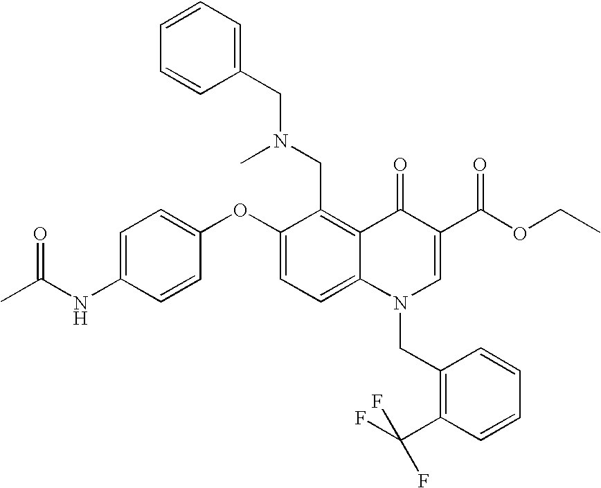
C1=C(NC(C)=O)C=CC(OC2=CC=C3C(=C2CN(CC2=CC=CC=C2)C)C(=O)C(C(OCC)=O)=CN3CC2=C(C(F)(F)F)C=CC=C2)=C1
